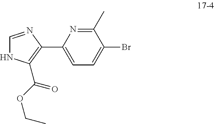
C1(C)=NC(C2=C(C(OCC)=O)NC=N2)=CC=C1Br
